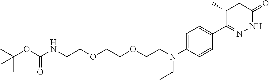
CC(OC(=O)NCCOCCOCCN(CC)C1=CC=C(C2=NNC(=O)CC2C)C=C1)(C)C
